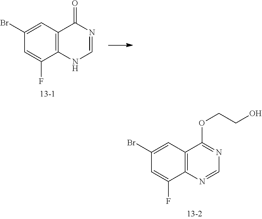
C12=C(C=C(Br)C=C1F)C(OCCO)=NC=N2.C12=C(C=C(Br)C=C1F)C(=O)N=CN2
